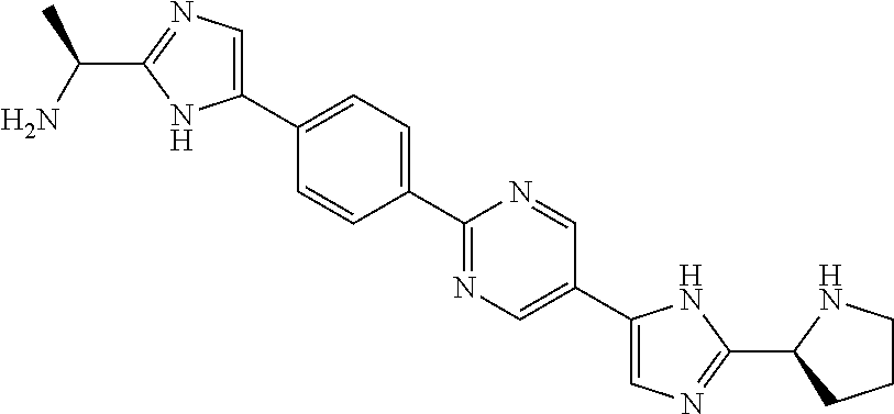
C1(C(C)N)=NC=C(C2=CC=C(C3=NC=C(C4=CN=C(C5CCCN5)N4)C=N3)C=C2)N1
